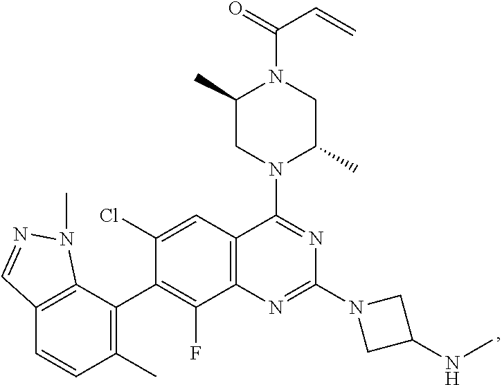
N(C)C1CN(C2=NC3=C(C=C(Cl)C(C4=C(C)C=CC5=C4N(C)N=C5)=C3F)C(N3CC(C)N(C(C=C)=O)CC3C)=N2)C1
